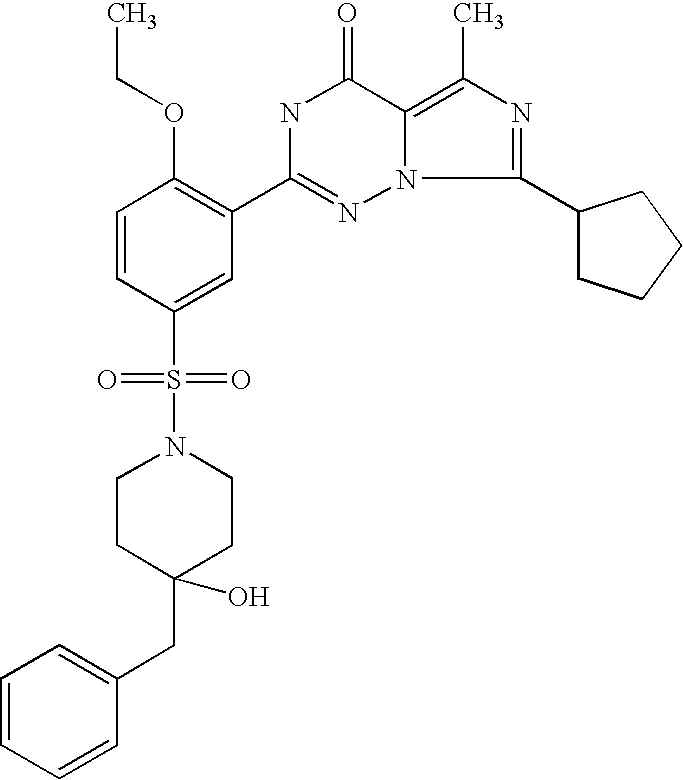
C1=CC(S(=O)(=O)N2CCC(CC3=CC=CC=C3)(O)CC2)=CC(C2=NN3C(=C(C)N=C3C3CCCC3)C(=O)N2)=C1OCC
